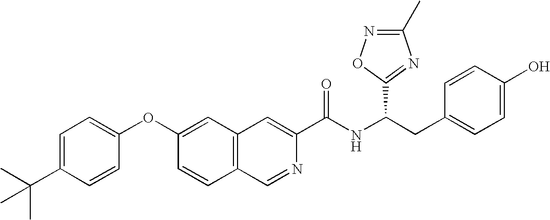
C1=C(C(C)(C)C)C=CC(OC2=CC3=C(C=C2)C=NC(C(NC(CC2=CC=C(O)C=C2)C2=NC(C)=NO2)=O)=C3)=C1
